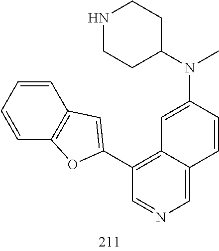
N(C1=CC2=C(C3=CC4=C(O3)C=CC=C4)C=NC=C2C=C1)(C1CCNCC1)C
